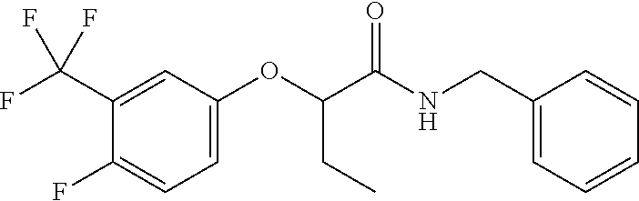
C1(F)=CC=C(OC(C(NCC2=CC=CC=C2)=O)CC)C=C1C(F)(F)F
